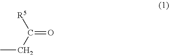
[R5]C(CC)=O
